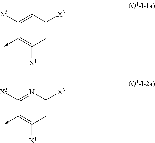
C1=C([X3])C=C([X5])C(->C)=C1[X1].C1=C([X3])N=C([X5])C(->C)=C1[X1]
